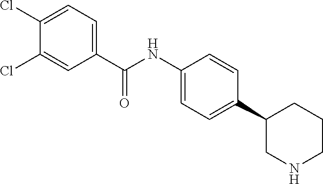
C1(C(NC2=CC=C(C3CNCCC3)C=C2)=O)=CC=C(Cl)C(Cl)=C1
